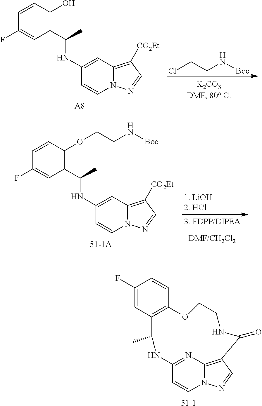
ClCCN[Boc].C1(O)=C(C(C)NC2=CC3=C([CO2Et])C=NN3C=C2)C=C(F)C=C1.[A8].C1(OCCN[Boc])=C(C(C)NC2=CC3=C([CO2Et])C=NN3C=C2)C=C(F)C=C1.[51-1A].[51-1].C1(C)NC2=NC3=C(C=NN3C=C2)C(=O)NCCOC2=C1C=C(F)C=C2
